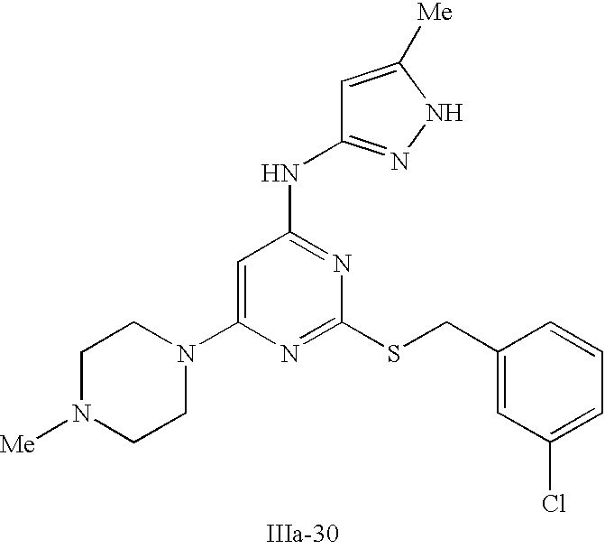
C1=C(N2CCN([Me])CC2)N=C(SCC2=CC(Cl)=CC=C2)N=C1NC1=NNC([Me])=C1
